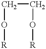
C(CO[R])O[R]
